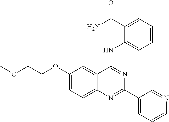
C1(OCCOC)=CC=C2C(=C1)C(NC1=CC=CC=C1C(N)=O)=NC(C1=CC=CN=C1)=N2
